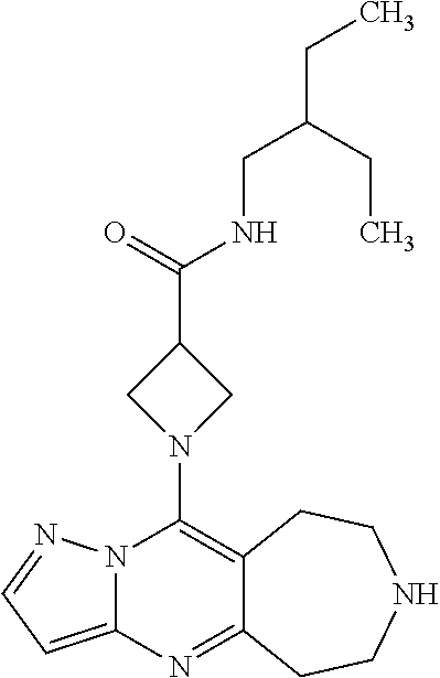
C12=C(N3CC(C(=O)NCC(CC)CC)C3)N3C(=CC=N3)N=C1CCNCC2
